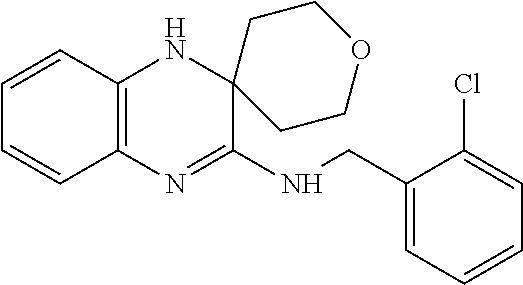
C1=CC2=C(C=C1)N=C(NCC1=CC=CC=C1Cl)C1(N2)CCOCC1
